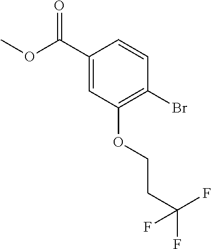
C1(C(OC)=O)=CC(OCCC(F)(F)F)=C(Br)C=C1
